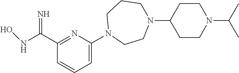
N(C(C1=NC(N2CCN(C3CCN(C(C)C)CC3)CCC2)=CC=C1)=N)O
